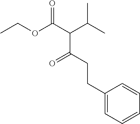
CCOC(C(C(CCC1=CC=CC=C1)=O)C(C)C)=O
